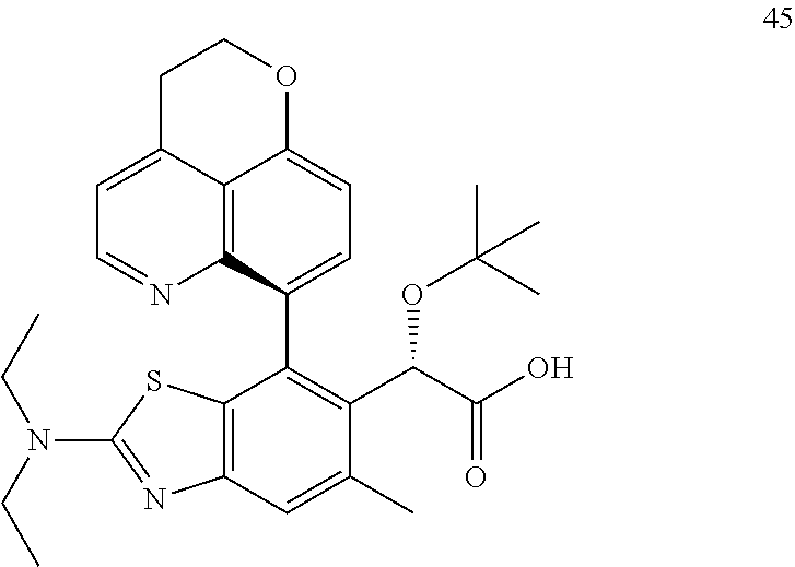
C1(C2=C(C(C(O)=O)OC(C)(C)C)C(C)=CC3=C2SC(N(CC)CC)=N3)=CC=C2C3=C1N=CC=C3CCO2
